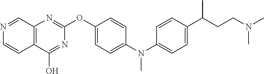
C1(OC2=NC3=C(C(O)=N2)C=CN=C3)=CC=C(N(C)C2=CC=C(C(C)CCN(C)C)C=C2)C=C1
